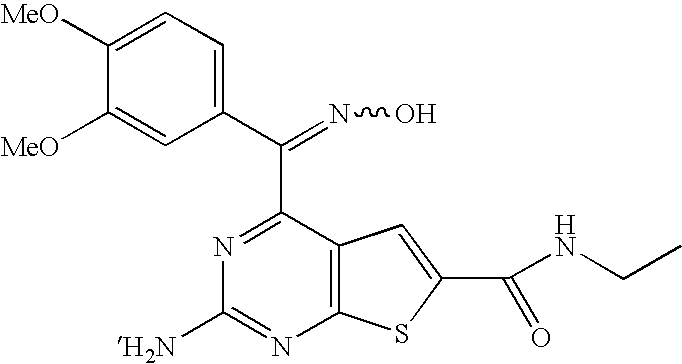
C1(C(=NO)C2=NC([H2N])=NC3=C2C=C(C(NCC)=O)S3)=CC=C([MeO])C([MeO])=C1
